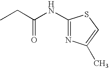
N(C(CC)=O)C1=NC(C)=CS1
